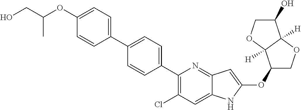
C1(C2=CC=C(C3=CC=C(OC(CO)C)C=C3)C=C2)=C(Cl)C=C2C(=N1)C=C(OC1COC3([H])C1([H])OCC3O)N2
